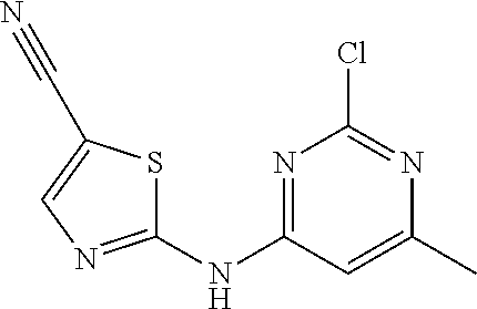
ClC1=NC(C)=CC(NC2=NC=C(C#N)S2)=N1
